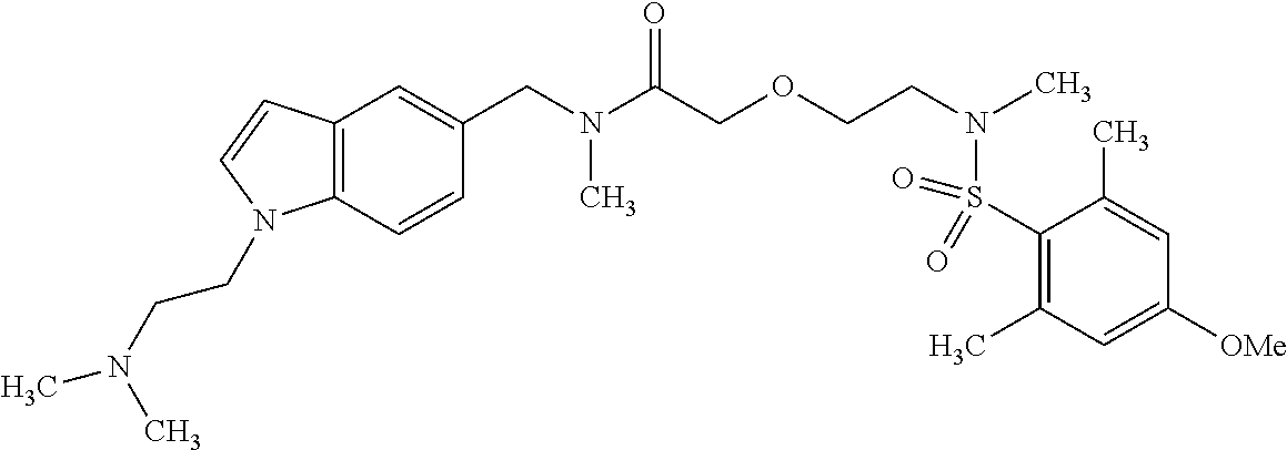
C(N(C(COCCN(S(C1=C(C)C=C([OMe])C=C1C)(=O)=O)C)=O)C)C1=CC2=C(C=C1)N(CCN(C)C)C=C2
